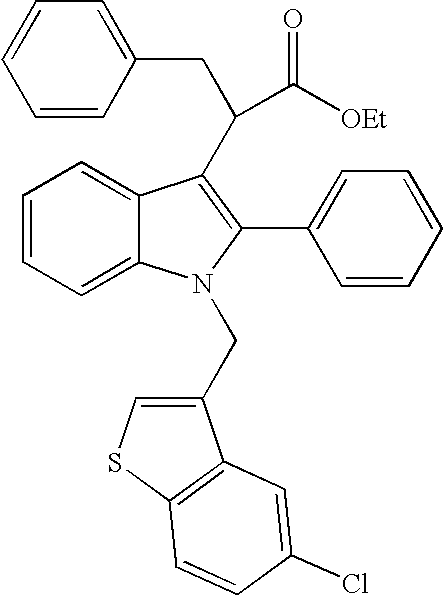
C1=CC=C2C(=C1)N(CC1=CSC3=C1C=C(Cl)C=C3)C(C1=CC=CC=C1)=C2C(C([OEt])=O)CC1=CC=CC=C1
